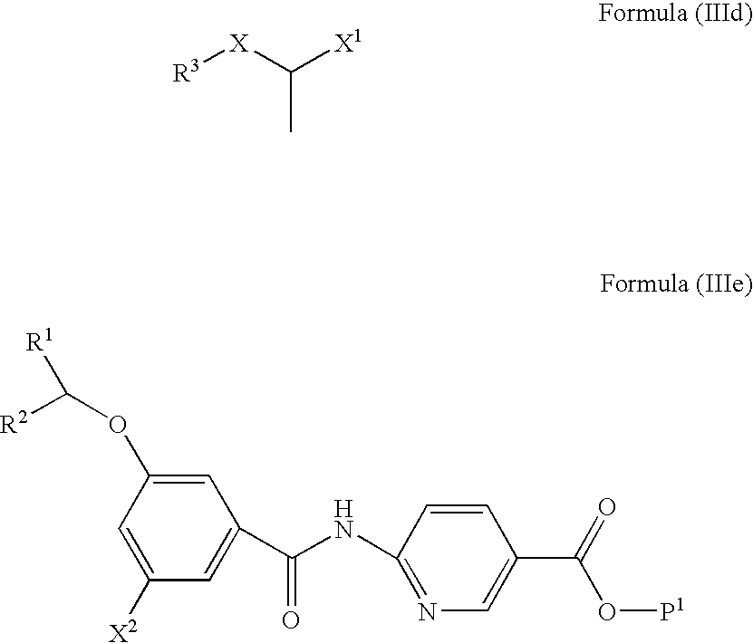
C1=C(OC([R2])[R1])C=C([X2])C=C1C(NC1=NC=C(C(=O)O[P1])C=C1)=O.[R3][X]C([X1])C
